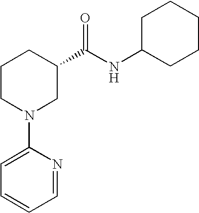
C1(N2CC(C(NC3CCCCC3)=O)CCC2)=CC=CC=N1
